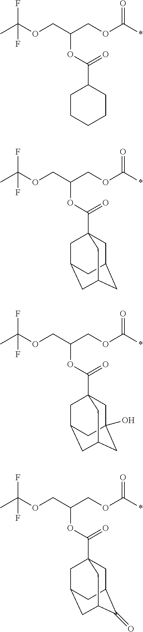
CC(OCC(COC(*)=O)OC(=O)C1CCCCC1)(F)F.CC(OCC(COC(*)=O)OC(=O)C12CC3CC(CC(C1)C3)C2)(F)F.CC(OCC(COC(*)=O)OC(=O)C12CC3(O)CC(CC(C1)C3)C2)(F)F.CC(OCC(COC(*)=O)OC(=O)C12CC3C(=O)C(CC(C1)C3)C2)(F)F
